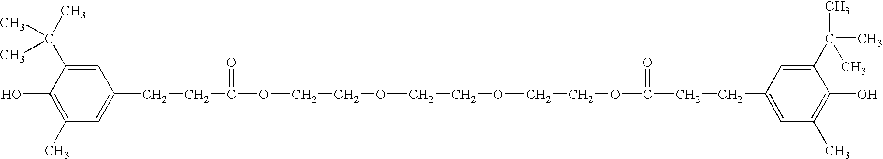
C1=C(CCC(=O)OCCOCCOCCOC(=O)CCC2=CC(C)=C(O)C(C(C)(C)C)=C2)C=C(C(C)(C)C)C(O)=C1C
